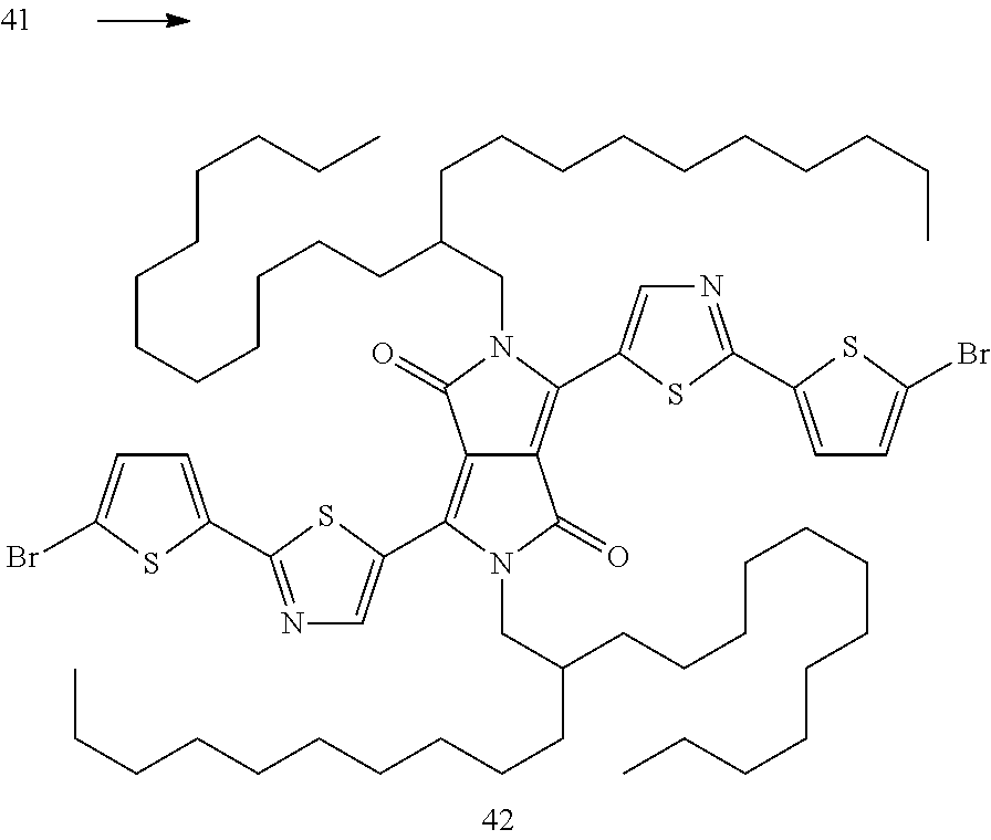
C12=C(C3=CN=C(C4=CC=C(Br)S4)S3)N(CC(CCCCCCCCCCCC)CCCCCCCCCC)C(=O)C1=C(C1=CN=C(C3=CC=C(Br)S3)S1)N(CC(CCCCCCCCCC)CCCCCCCCCCCC)C2=O
